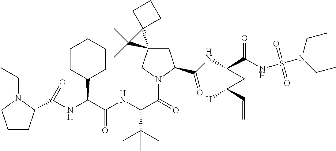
N(C(C(=O)N1CC2(CC1C(NC1(C(NS(N(CC)CC)(=O)=O)=O)C([H])(C=C)C1)=O)C1(C2(C)C)CCC1)C(C)(C)C)C(C(NC(=O)C1CCCN1CC)C1CCCCC1)=O
